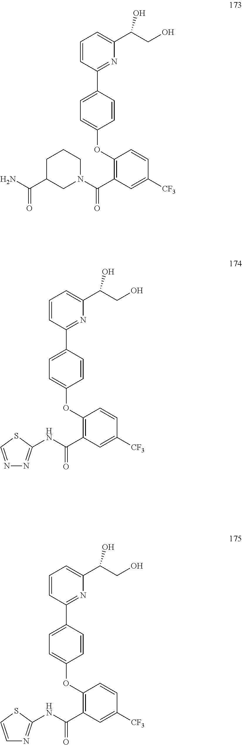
C1=CC(C2=CC=C(OC3=C(C(=O)N4CCCC(C(N)=O)C4)C=C([CF3])C=C3)C=C2)=NC(C(CO)O)=C1.C1=CC(C2=CC=C(OC3=C(C(=O)NC4=NN=CS4)C=C([CF3])C=C3)C=C2)=NC(C(CO)O)=C1.C1=CC(C2=CC=C(OC3=C(C(=O)NC4=NC=CS4)C=C([CF3])C=C3)C=C2)=NC(C(CO)O)=C1
